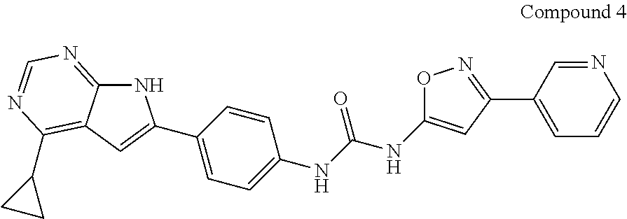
O1C(NC(NC2=CC=C(C3=CC4=C(C5CC5)N=CN=C4N3)C=C2)=O)=CC(C2=CC=CN=C2)=N1
